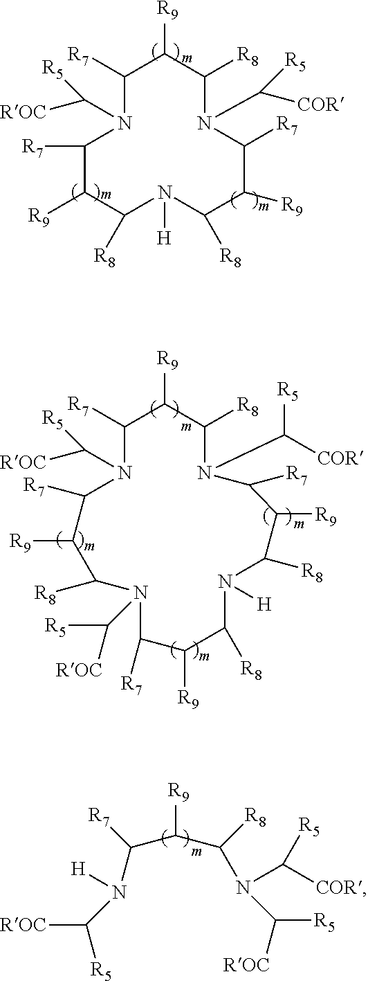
C1([R7])N(C([ROC])[R5])C([R7])C([R9])C([R8])N([H])C([R8])C([R9])C([R7])N(C([COR])[R5])C([R8])C1[R9].C1([R7])N(C([ROC])[R5])C([R7])C([R9])C([R8])N(C([R5])[ROC])C([R7])C([R9])C([R8])N([H])C([R8])C([R9])C([R7])N(C([COR])[R5])C([R8])C1[R9].C(C(C([R8])N(C([R5])[COR])C([R5])[ROC])[R9])(N([H])C([ROC])[R5])[R7]
